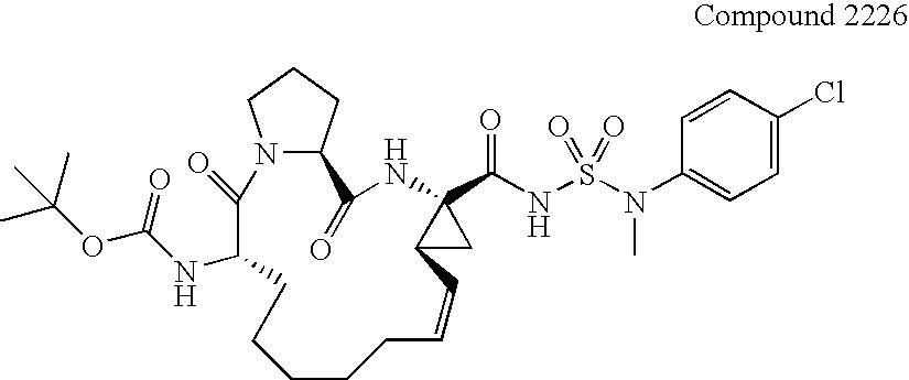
CC(OC(=O)NC1C(=O)N2C(CCC2)C(=O)NC2(C(NS(N(C3=CC=C(Cl)C=C3)C)(=O)=O)=O)C(C2)C=CCCCCC1)(C)C
